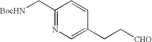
C1(C[BocHN])=NC=C(CC[CHO])C=C1
